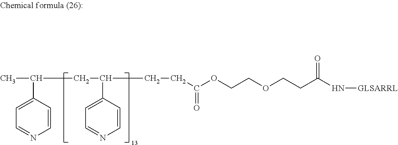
C1=CC(C(C)CC(C2=CC=NC=C2)CCC(OCCOCCC(N[GLSARRL])=O)=O)=CC=N1
